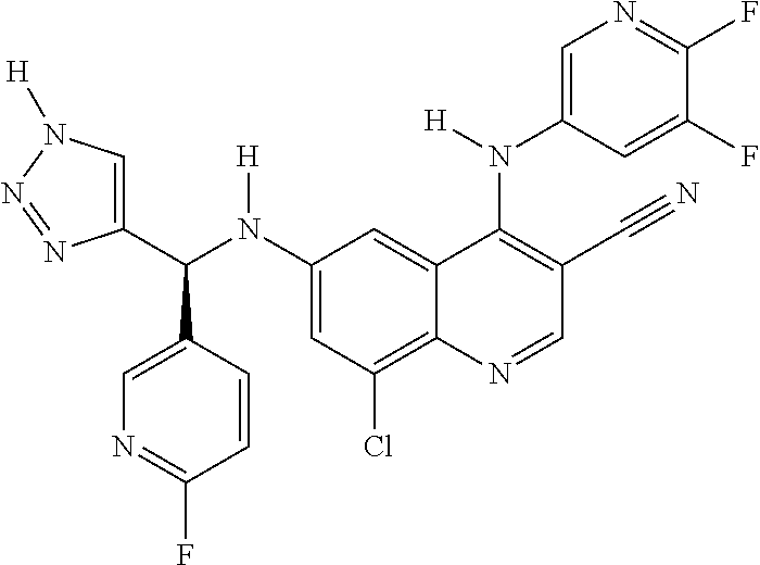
C1(N(C(C2=CN([H])N=N2)C2=CN=C(F)C=C2)[H])=CC(Cl)=C2C(=C1)C(N(C1=CN=C(F)C(F)=C1)[H])=C(C#N)C=N2
